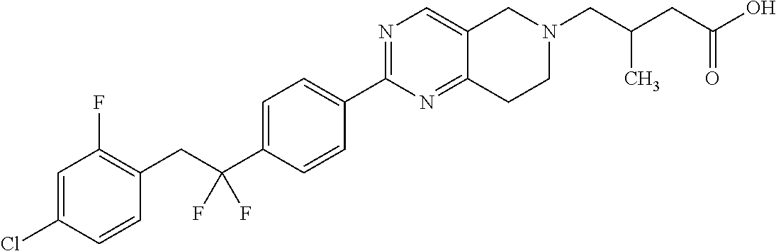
C1=C(Cl)C=CC(CC(C2=CC=C(C3=NC=C4C(=N3)CCN(CC(CC(O)=O)C)C4)C=C2)(F)F)=C1F
